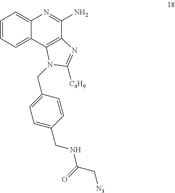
C1=CC=C2C(=C1)N=C(N)C1=C2N(CC2=CC=C(CNC(=O)C[N3])C=C2)C([C4H9])=N1
